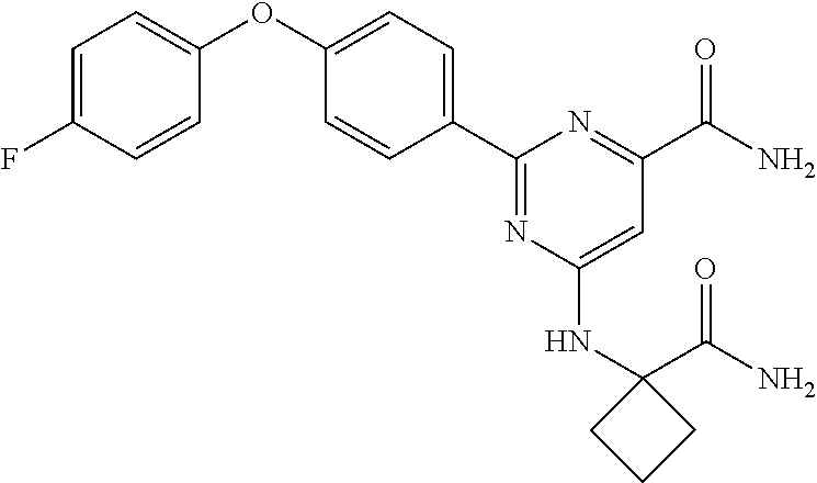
C1=C(F)C=CC(OC2=CC=C(C3=NC(NC4(C(=O)N)CCC4)=CC(C(N)=O)=N3)C=C2)=C1
